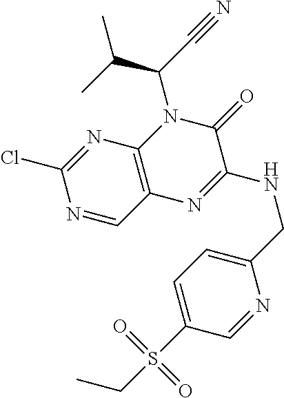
N1=CC2=C(N=C1Cl)N(C(C#N)C(C)C)C(=O)C(NCC1=CC=C(S(CC)(=O)=O)C=N1)=N2
